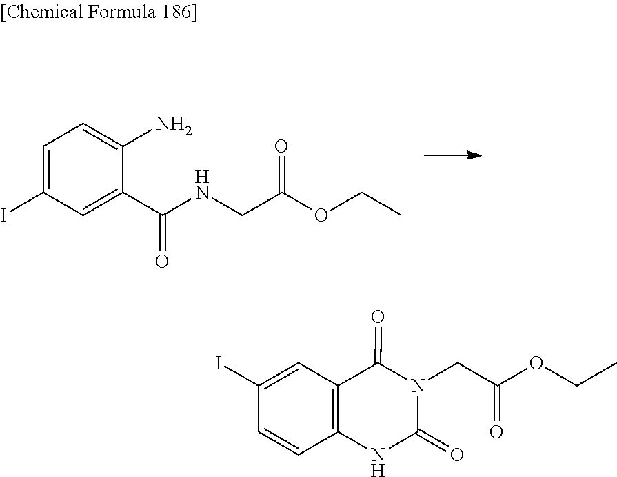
C1(I)=CC2=C(C=C1)NC(=O)N(CC(OCC)=O)C2=O.C1=C(I)C=C(C(=O)NCC(OCC)=O)C(N)=C1
